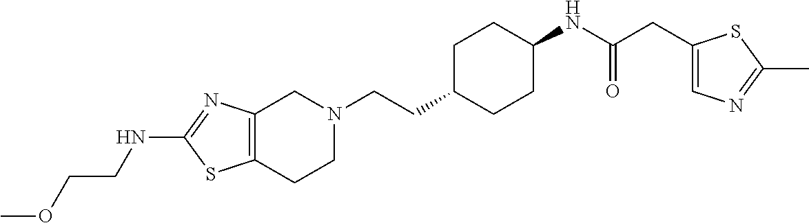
C12=C(CCN(CCC3CCC(NC(CC4=CN=C(C)S4)=O)CC3)C1)SC(NCCOC)=N2
